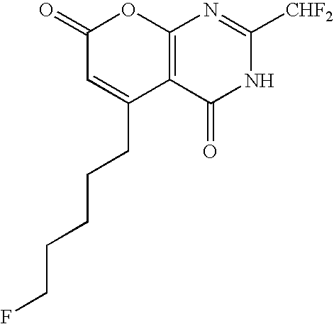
C12=C(C(=O)NC([CHF2])=N1)C(CCCCCF)=CC(=O)O2
